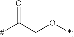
[#]C(CO*)=O
